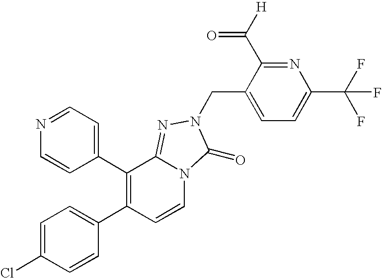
C1=C(Cl)C=CC(C2=C(C3=CC=NC=C3)C3=NN(CC4=CC=C(C(F)(F)F)N=C4C([H])=O)C(=O)N3C=C2)=C1
